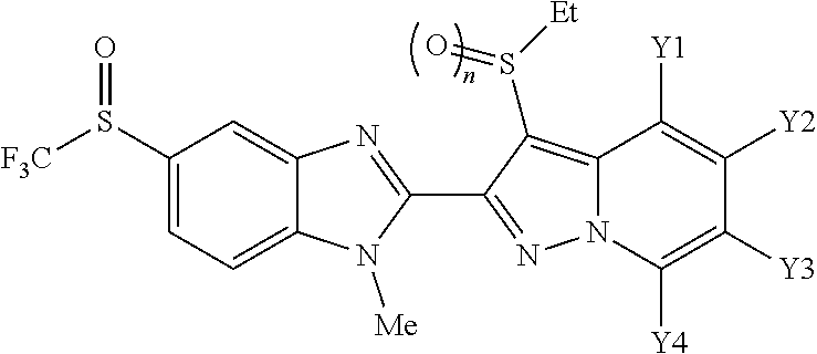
C12=CC=C(S([F3C])=O)C=C1N=C(C1=NN3C(=C1S([Et])=O)C([Y1])=C([Y2])C([Y3])=C3[Y4])N2[Me]
